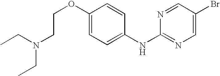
N1=CC(Br)=CN=C1NC1=CC=C(OCCN(CC)CC)C=C1
